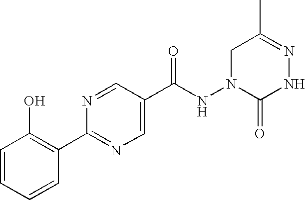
C1=CC=CC(C2=NC=C(C(NN3C(=O)NN=C(C)C3)=O)C=N2)=C1O
